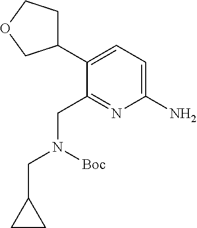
C1(C2=CC=C(N)N=C2CN([Boc])CC2CC2)CCOC1
